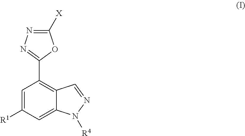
C1=C([R1])C=C2C(=C1C1=NN=C([X])O1)C=NN2[R4]
